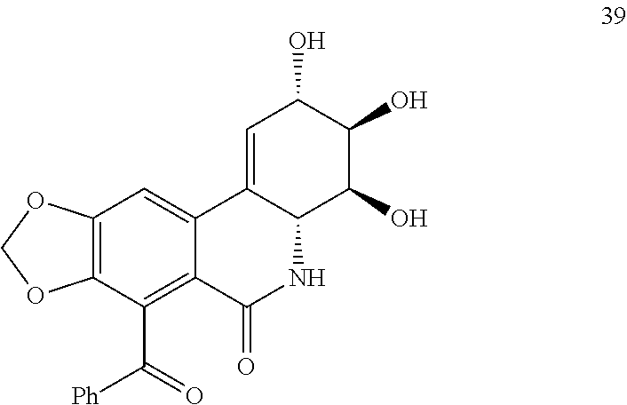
C12=CC(O)C(O)C(O)C1NC(=O)C1=C(C([Ph])=O)C3=C(C=C21)OCO3
